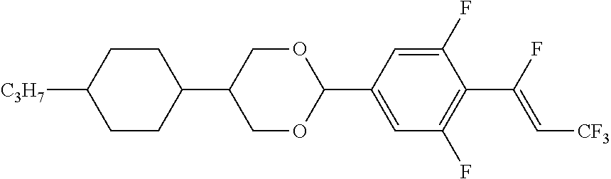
C1CC(C2COC(C3=CC(F)=C(C(F)=C[CF3])C(F)=C3)OC2)CCC1[C3H7]
